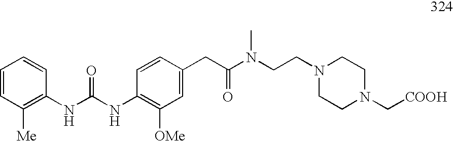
C(N1CCN(C[COOH])CC1)CN(C(CC1=CC([OMe])=C(NC(=O)NC2=C([Me])C=CC=C2)C=C1)=O)C
